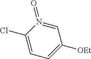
C1(Cl)=CC=C([OEt])C=N1=O
